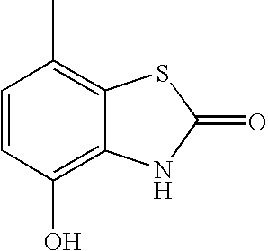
C1=CC(O)=C2C(=C1C)SC(=O)N2
